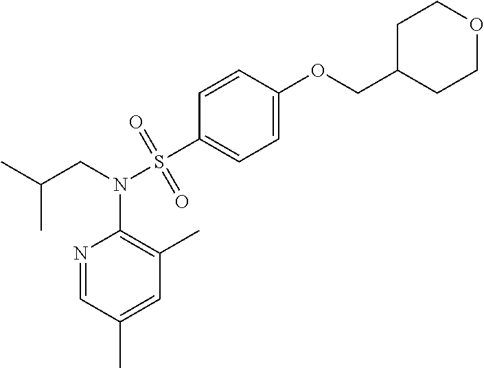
N1=CC(C)=CC(C)=C1N(CC(C)C)S(C1=CC=C(OCC2CCOCC2)C=C1)(=O)=O
